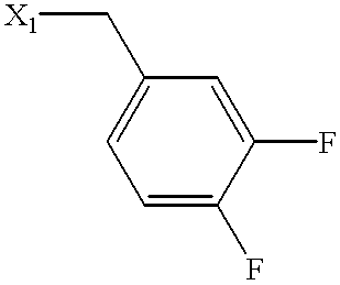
C1=C(F)C(F)=CC(C[X1])=C1
